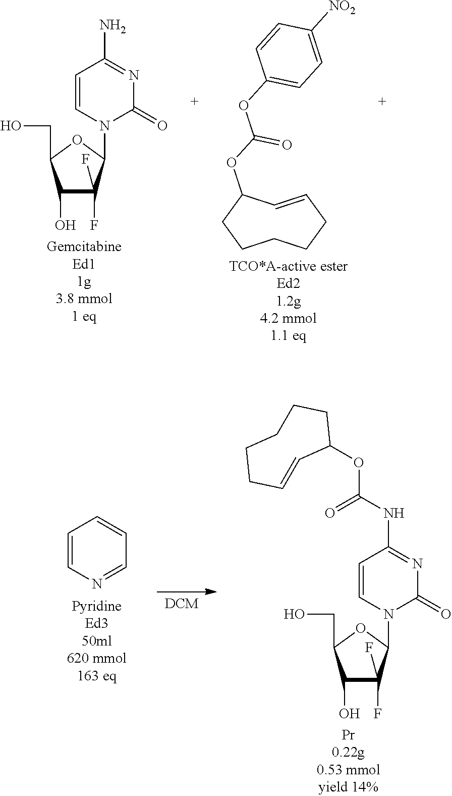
C1(O)C(F)(F)C(N2C(=O)N=C(N)C=C2)OC1CO.C1=CCCCCCC1OC(OC1=CC=C([NO2])C=C1)=O.C1=CN=CC=C1.C1(O)C(F)(F)C(N2C(=O)N=C(NC(OC3CCCCCC=C3)=O)C=C2)OC1CO
